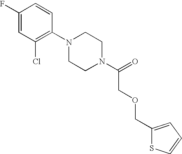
C1(F)=CC(Cl)=C(N2CCN(C(=O)COCC3=CC=CS3)CC2)C=C1
